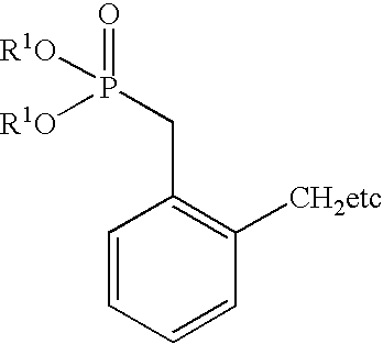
[R1O]P(CC1=C([CH2etc])C=CC=C1)(=O)[R1O]
